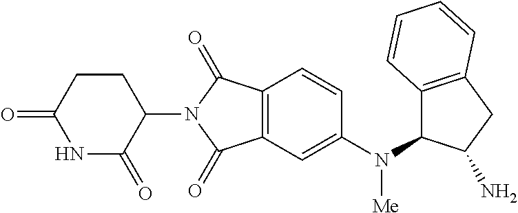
C1=CC2=C(C=C1N(C1C3=C(CC1N)C=CC=C3)[Me])C(=O)N(C1C(=O)NC(=O)CC1)C2=O
